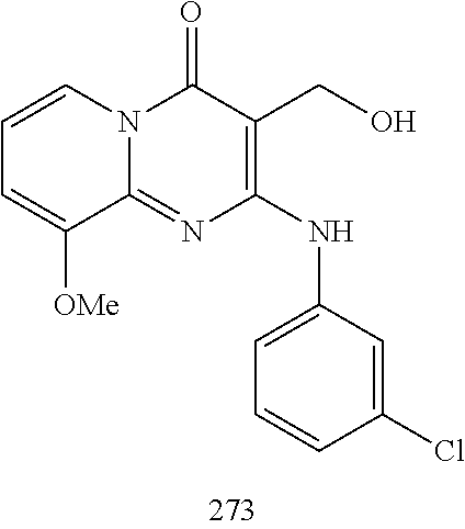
C1=CC=C([OMe])C2=NC(NC3=CC=CC(Cl)=C3)=C(CO)C(=O)N12
